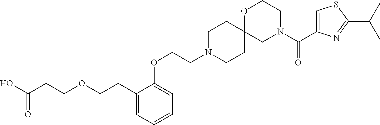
C1(CCOCCC(O)=O)=CC=CC=C1OCCN1CCC2(CC1)CN(C(C1=CSC(C(C)C)=N1)=O)CCO2
